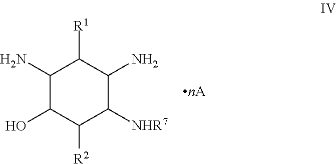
C1(N)C(O)C([R2])C([NHR7])C(N)C1[R1]
